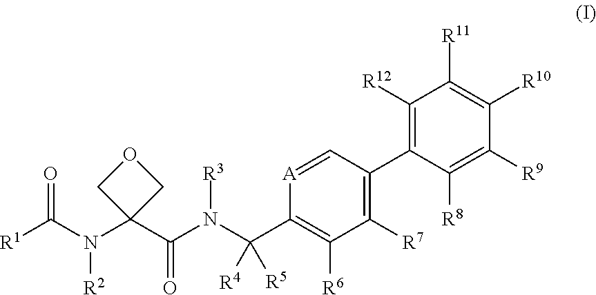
[R1]C(N(C1(C(N(C(C2=C([R6])C([R7])=C(C3=C([R12])C([R11])=C([R10])C([R9])=C3[R8])C=[A]2)([R4])[R5])[R3])=O)COC1)[R2])=O
